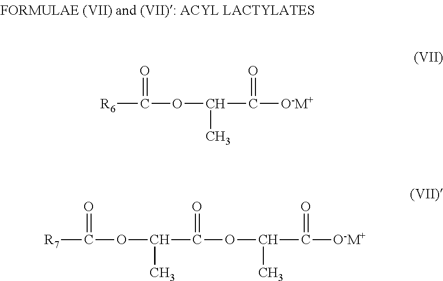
[R6]C(OC(C([O-M+])=O)C)=O.[R7]C(OC(C(OC(C([O-M+])=O)C)=O)C)=O
